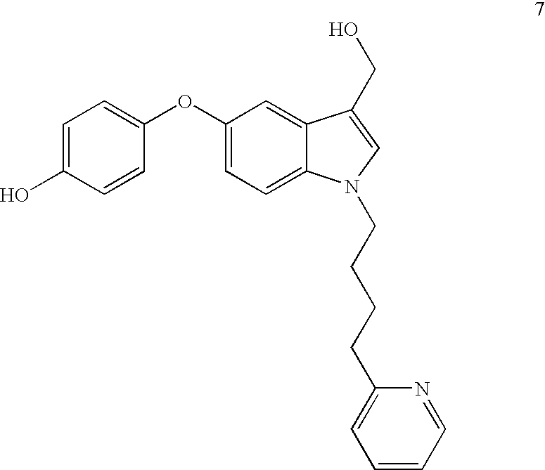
C1(OC2=CC=C(O)C=C2)=CC=C2C(=C1)C(CO)=CN2CCCCC1=CC=CC=N1
